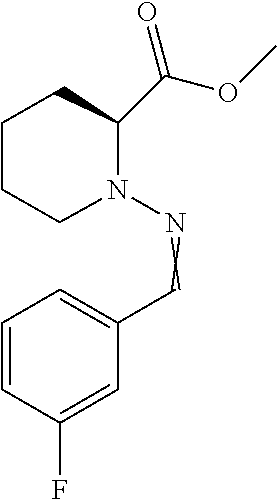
N1(N=CC2=CC=CC(F)=C2)C(C(OC)=O)CCCC1
